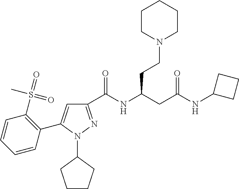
C1(C(NC(CC(NC2CCC2)=O)CCN2CCCCC2)=O)=NN(C2CCCC2)C(C2=C(S(=O)(C)=O)C=CC=C2)=C1
